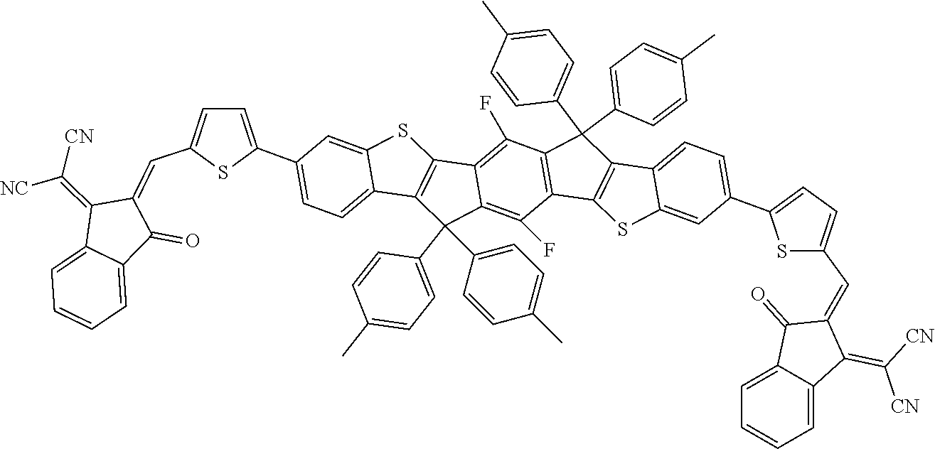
C12=C(C(C3=CC=C(C)C=C3)(C3=CC=C(C)C=C3)C3=C(F)C4=C(C(F)=C13)C(C1=CC=C(C)C=C1)(C1=CC=C(C)C=C1)C1=C4SC3=CC(C4=CC=C(C=C5C(=C([CN])[CN])C6=CC=CC=C6C5=O)S4)=CC=C13)C1=CC=C(C3=CC=C(C=C4C(=C([NC])[CN])C5=CC=CC=C5C4=O)S3)C=C1S2
